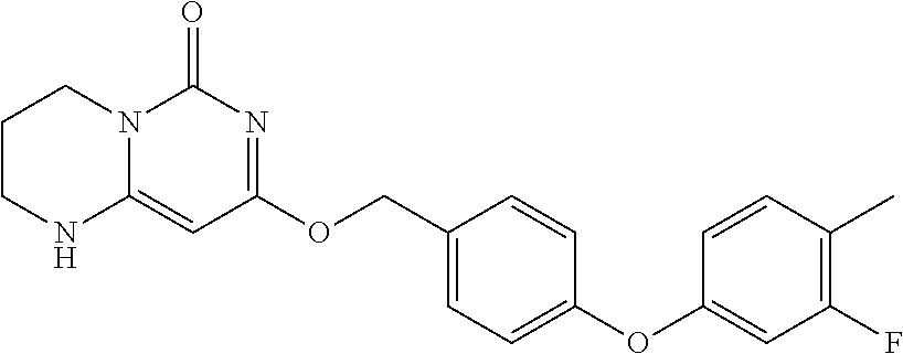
C1CNC2=CC(OCC3=CC=C(OC4=CC(F)=C(C)C=C4)C=C3)=NC(=O)N2C1
